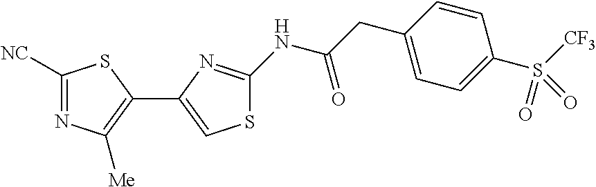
C1([NC])=NC([Me])=C(C2=CSC(NC(CC3=CC=C(S(=O)([CF3])=O)C=C3)=O)=N2)S1
